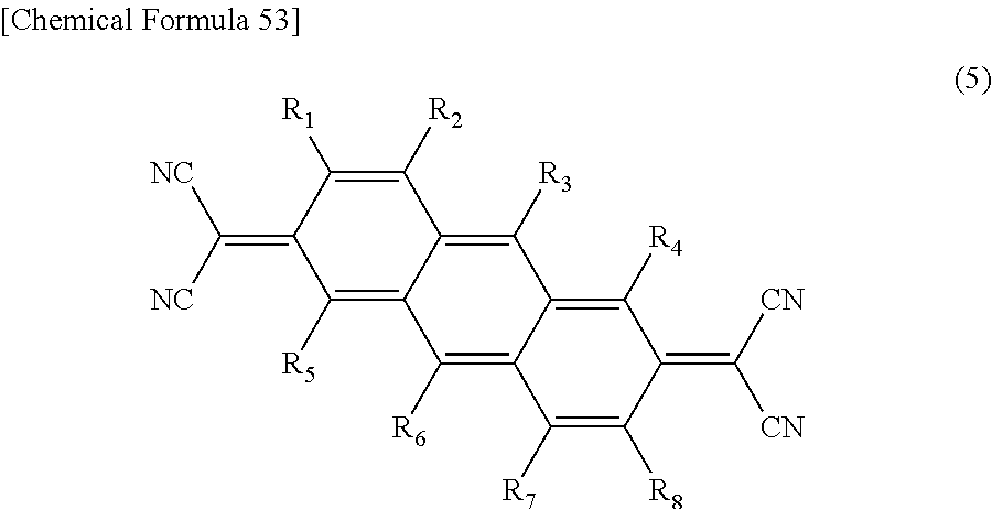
C1([R2])=C([R1])C(=C([NC])[NC])C([R5])=C2C1=C([R3])C1=C([R4])C(=C([CN])[CN])C([R8])=C([R7])C1=C2[R6]
